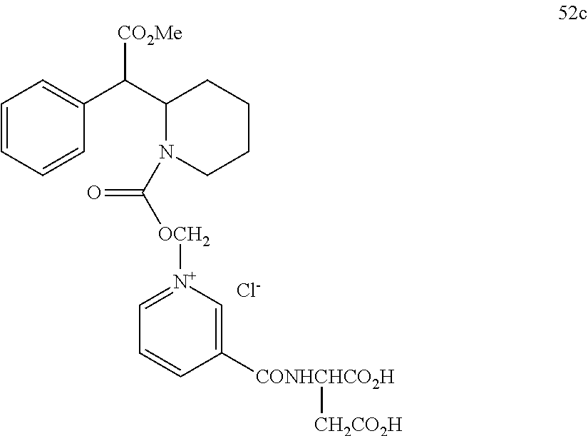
C1=CC=CC(C(C2N(C([OCH2][N+]3=CC=CC([CONHCHCO2H][CH2CO2H])=C3)=O)CCCC2)[CO2Me])=C1.[Cl-]
